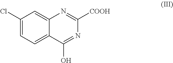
C1(Cl)=CC=C2C(=C1)N=C([COOH])N=C2O
